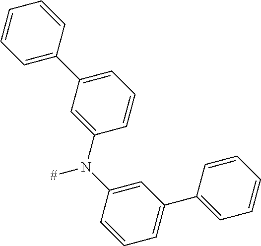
C1=C(N(C2=CC(C3=CC=CC=C3)=CC=C2)[#])C=CC=C1C1=CC=CC=C1
